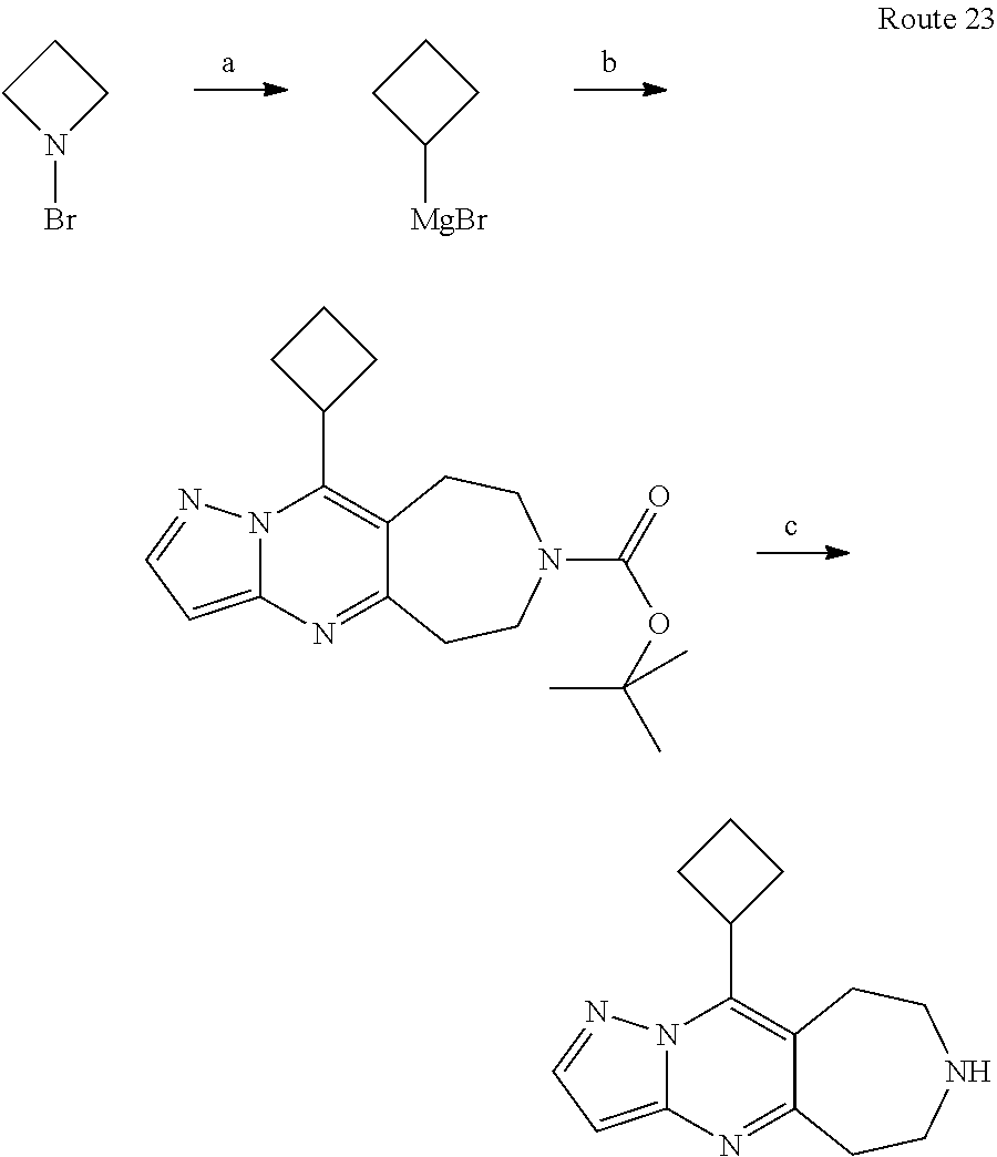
N12C(=CC=N1)N=C1C(=C2C2CCC2)CCN(C(=O)OC(C)(C)C)CC1.C1CC([MgBr])C1.C1CN(Br)C1.N12C(=CC=N1)N=C1C(=C2C2CCC2)CCNCC1
